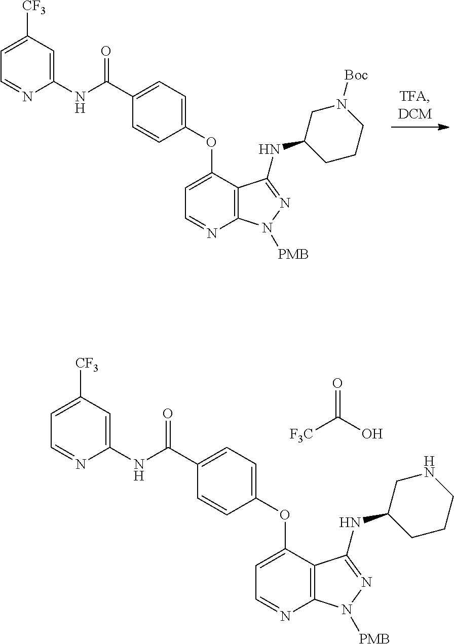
C1(C(NC2=CC([CF3])=CC=N2)=O)=CC=C(OC2=CC=NC3=C2C(NC2CCCN([Boc])C2)=NN3[PMB])C=C1.C1(C(NC2=CC([CF3])=CC=N2)=O)=CC=C(OC2=CC=NC3=C2C(NC2CCCNC2)=NN3[PMB])C=C1.O=C(O)[F3C]
